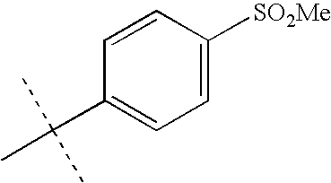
C1=CC([SO2Me])=CC=C1C(C)(C)C
